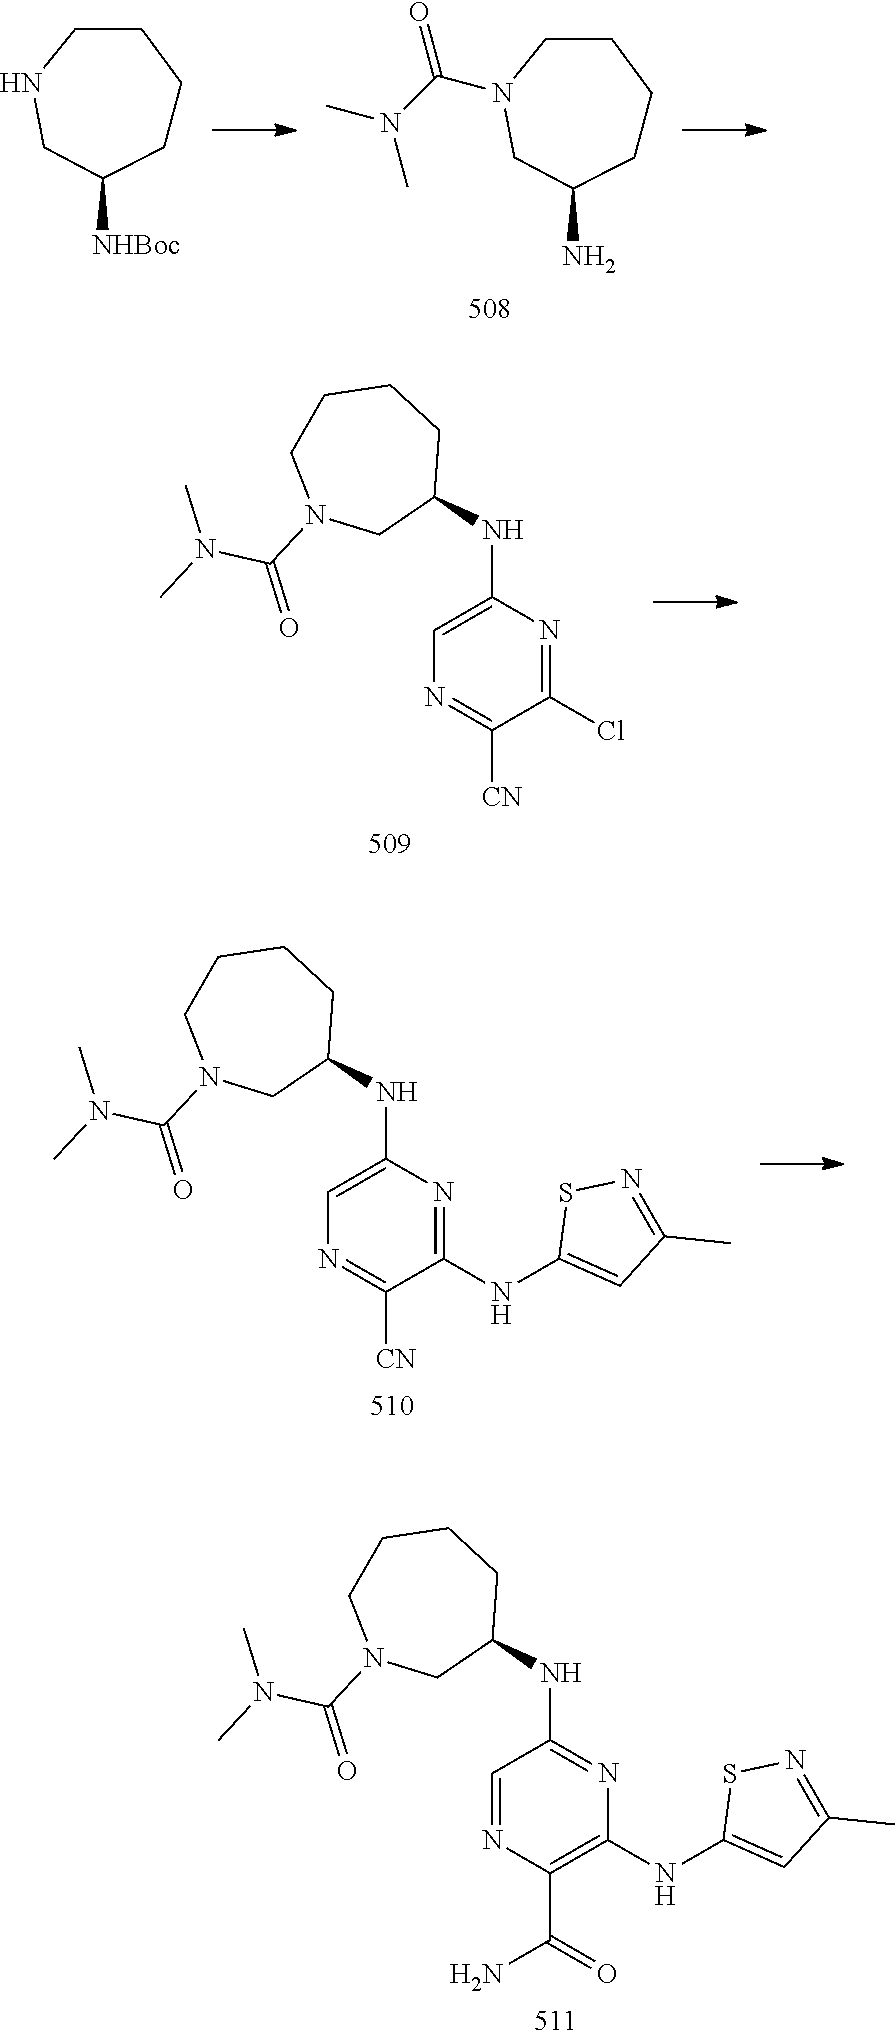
C1CCCN(C(N(C)C)=O)CC1N.C1CCCNCC1[NHBoc].C1=NC(C(=O)N)=C(NC2=CC(C)=NS2)N=C1NC1CCCCN(C(=O)N(C)C)C1.C1=C(NC2CCCCN(C(=O)N(C)C)C2)N=C(Cl)C([CN])=N1.C1=C(NC2CCCCN(C(=O)N(C)C)C2)N=C(NC2=CC(C)=NS2)C([CN])=N1
